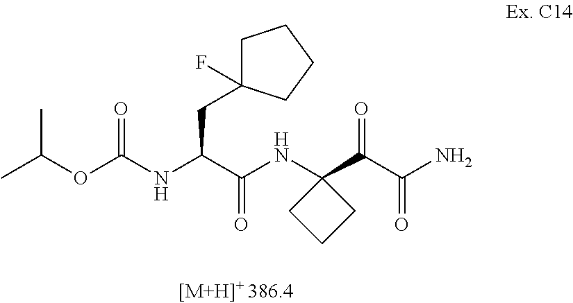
O(C(NC(C(NC1(C(C(N)=O)=O)CCC1)=O)CC1(F)CCCC1)=O)C(C)C
